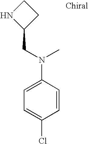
C1=C(Cl)C=CC(N(CC2CCN2)C)=C1
